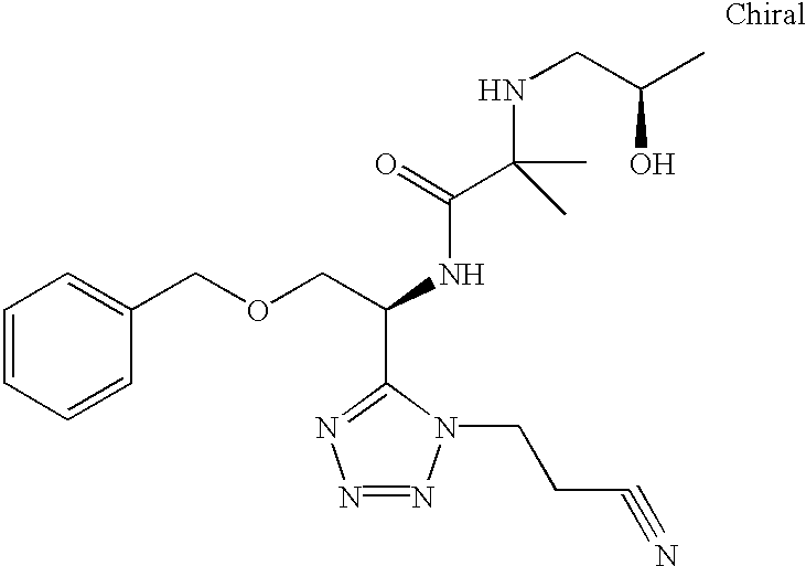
C1=CC=CC(COCC(NC(=O)C(C)(NCC(C)O)C)C2=NN=NN2CCC#N)=C1
